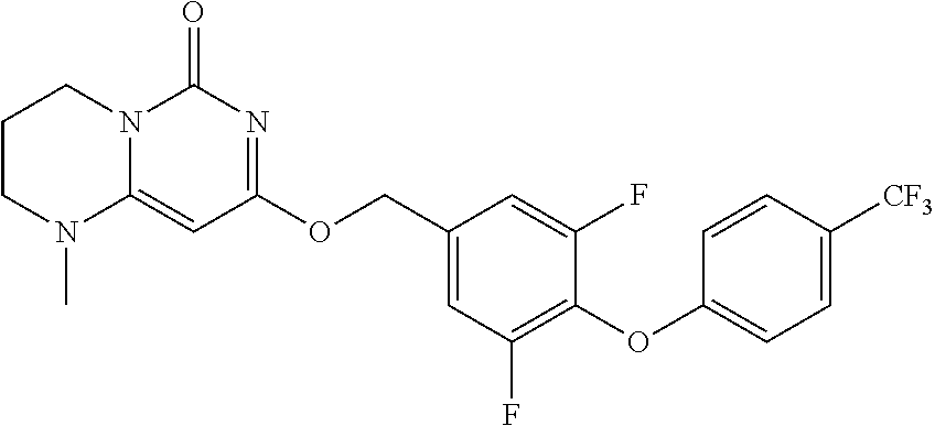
C1(OCC2=CC(F)=C(OC3=CC=C([CF3])C=C3)C(F)=C2)=NC(=O)N2C(=C1)N(C)CCC2
